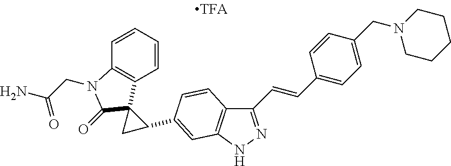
C1=CC=CC2=C1N(CC(N)=O)C(=O)C21CC1C1=CC2=C(C(C=CC3=CC=C(CN4CCCCC4)C=C3)=NN2)C=C1
